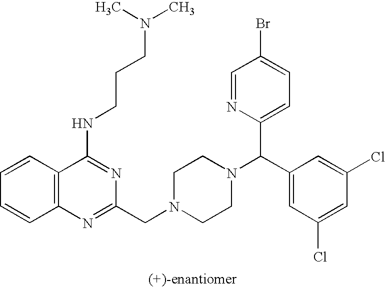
C12=C(C=CC=C1)C(NCCCN(C)C)=NC(CN1CCN(C(C3=CC(Cl)=CC(Cl)=C3)C3=CC=C(Br)C=N3)CC1)=N2
